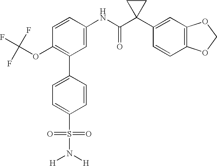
C1(NC(C2(C3=CC4=C(C=C3)OCO4)CC2)=O)=CC(C2=CC=C(S(=O)(=O)N([H])[H])C=C2)=C(OC(F)(F)F)C=C1
